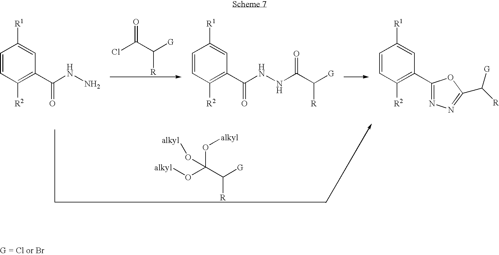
ClC(C([G])[R])=O.C1=CC([R2])=C(C(NN)=O)C=C1[R1].C1=CC([R2])=C(C(NNC(=O)C([R])[G])=O)C=C1[R1].C1=CC([R2])=C(C2=NN=C(C([R])[G])O2)C=C1[R1].O(C(O[alkyl])(C([G])[R])O[alkyl])[alkyl]
